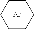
C1CCCCC1.[Ar]
